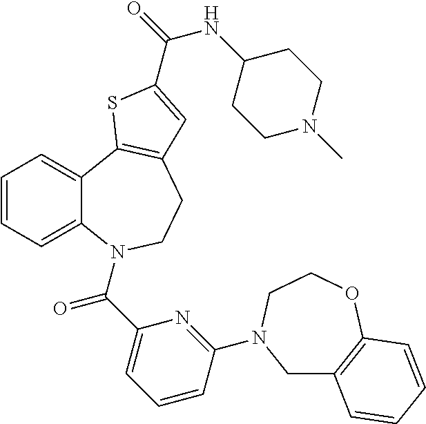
C1=CC=C2C(=C1)C1=C(CCN2C(C2=CC=CC(N3CC4=C(OCC3)C=CC=C4)=N2)=O)C=C(C(=O)NC2CCN(C)CC2)S1
